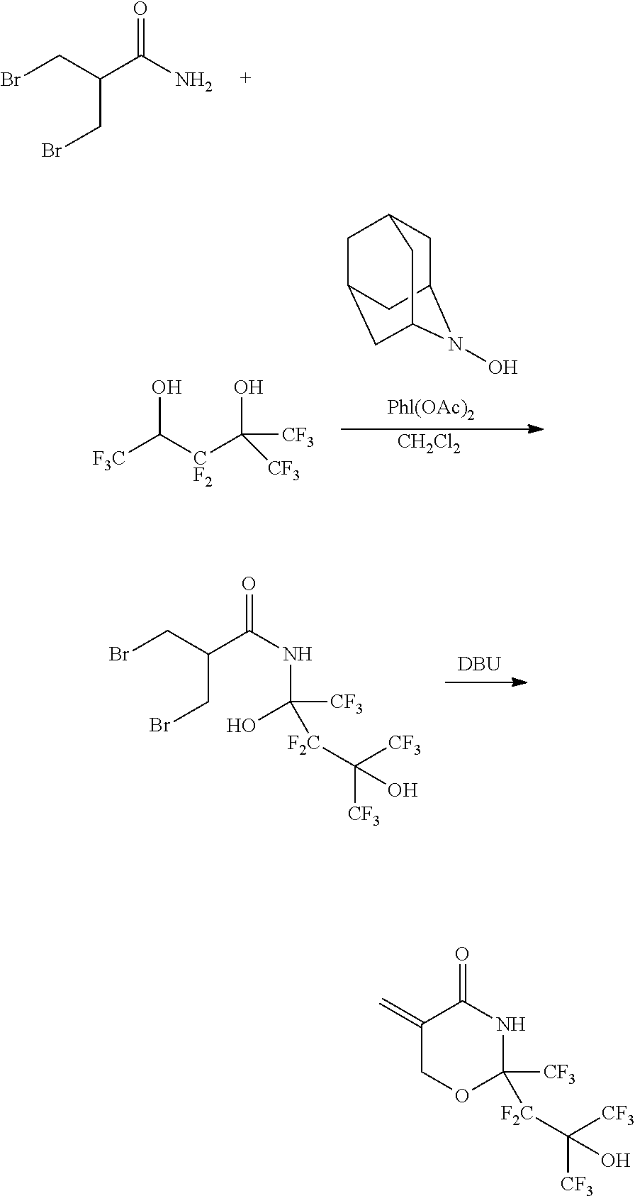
O=C(N)C(CBr)CBr.C1C2N(O)C3CC(CC1C3)C2.[CH2Cl2].OC([F3C])[CF2]C(O)([CF3])[CF3].[DBU].O=C(NC([CF3])(O)[F2C]C([CF3])([CF3])O)C(CBr)CBr.O=C1NC([CF3])([F2C]C([CF3])([CF3])O)OCC1=C
